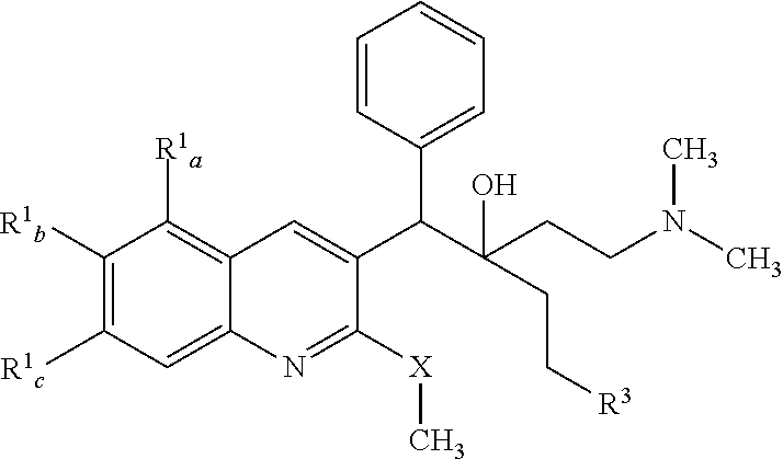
C1([R1b])=C([R1c])C=C2C(=C1[R1a])C=C(C(C(CCN(C)C)(O)CC[R3])C1=CC=CC=C1)C([X]C)=N2
